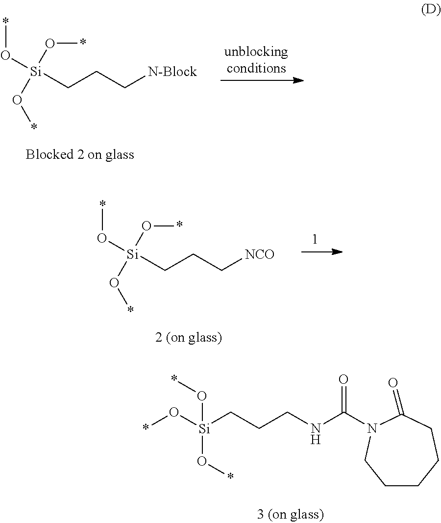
[Si](CCC[N-Block])(O*)(O*)O*.[Si](CCC[NCO])(O*)(O*)O*.*O[Si](CCCNC(=O)N1C(=O)CCCCC1)(O*)O*
